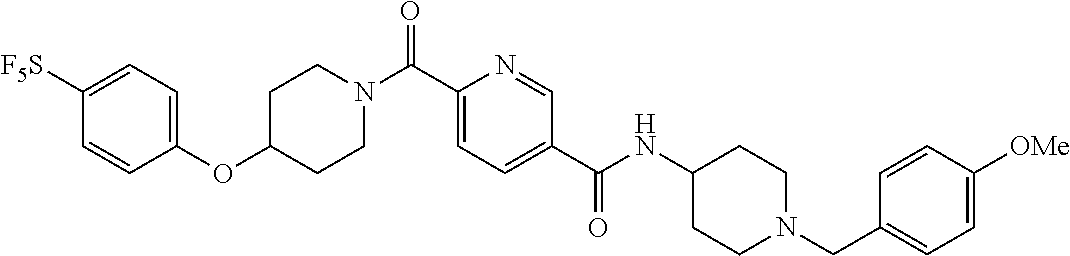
C1CN(C(C2=CC=C(C(=O)NC3CCN(CC4=CC=C([OMe])C=C4)CC3)C=N2)=O)CCC1OC1=CC=C([F5S])C=C1
